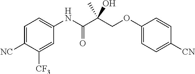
C1=C([NC])C([CF3])=CC(NC(C(COC2=CC=C([CN])C=C2)(O)C)=O)=C1
